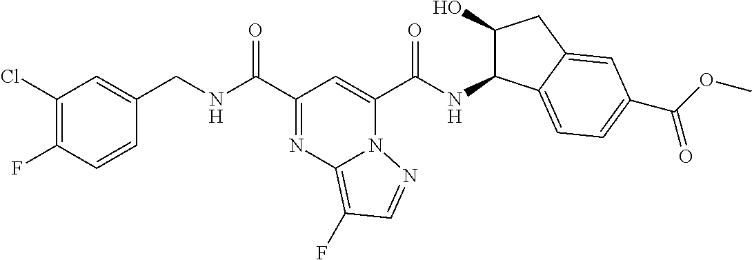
C1(Cl)=C(F)C=CC(CNC(C2=NC3=C(F)C=NN3C(C(NC3C(O)CC4=CC(C(OC)=O)=CC=C34)=O)=C2)=O)=C1
